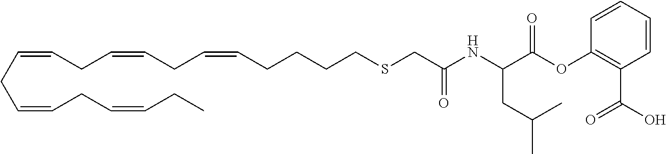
C(CC=CCC=CCC=CCCCCSCC(=O)NC(C(OC1=C(C(O)=O)C=CC=C1)=O)CC(C)C)=CCC=CCC
